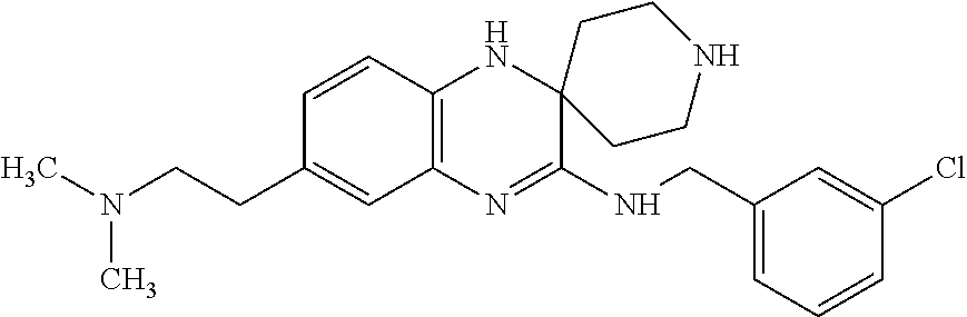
C12=C(N=C(NCC3=CC=CC(Cl)=C3)C3(N1)CCNCC3)C=C(CCN(C)C)C=C2
